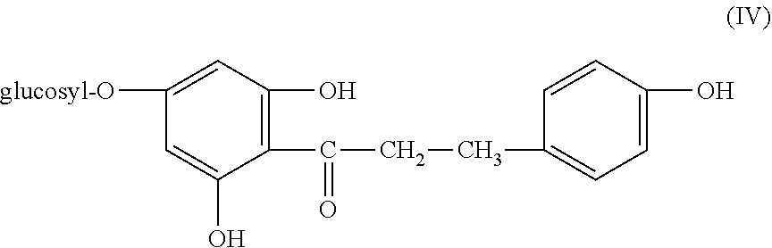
C1(C(=O)CCC2=CC=C(O)C=C2)=C(O)C=C([glucosyl-O])C=C1O
